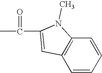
CC(=O)C1=CC2=C(C=CC=C2)N1C
